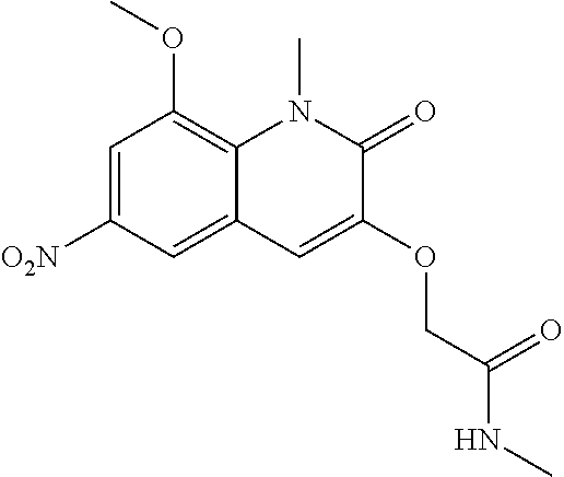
C1=C([O2N])C=C2C(=C1OC)N(C)C(=O)C(OCC(NC)=O)=C2
